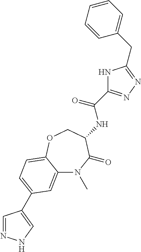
C12=CC(C3=CNN=C3)=CC=C1OCC(NC(=O)C1=NN=C(CC3=CC=CC=C3)N1)C(=O)N2C
